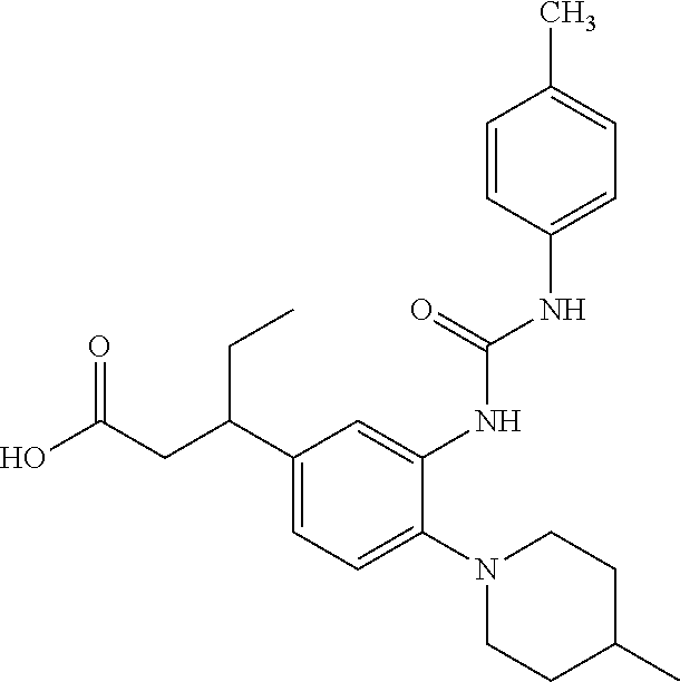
C1(N2CCC(C)CC2)=CC=C(C(CC(O)=O)CC)C=C1NC(=O)NC1=CC=C(C)C=C1
